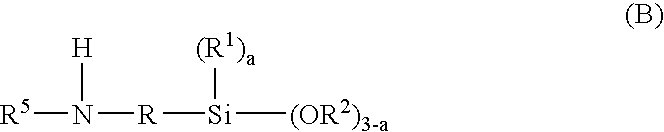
N([R][Si]([(R1)a])[(OR2)3-a])([H])[R5]
